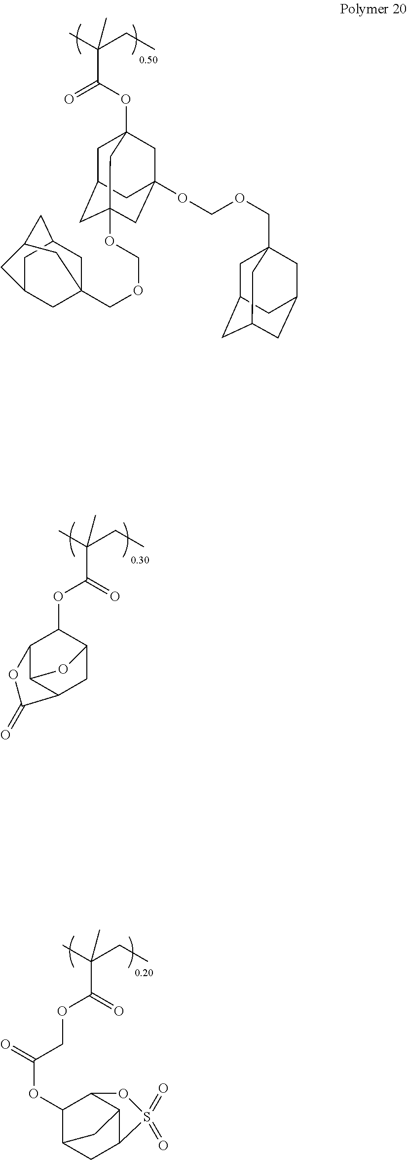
CC(CC)(C)C(OC1C2C3C(CC1O3)C(=O)O2)=O.C(C)(CC)(C)C(OCC(OC1C2CC3C(C1OS3(=O)=O)C2)=O)=O.C1C2CC3(OCOCC45CC6CC(C4)CC(C6)C5)CC(OCOCC45CC6CC(CC(C4)C6)C5)(CC1(OC(=O)C(C)(CC)C)C3)C2
